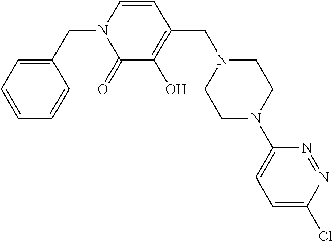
C1(CN2C(=O)C(O)=C(CN3CCN(C4=CC=C(Cl)N=N4)CC3)C=C2)=CC=CC=C1
